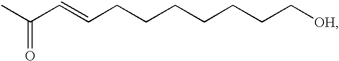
[OH]CCCCCCCC=CC(C)=O
